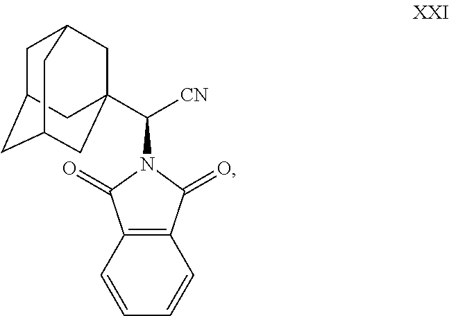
C1C2CC3CC(C([CN])N4C(=O)C5=C(C4=O)C=CC=C5)(CC1C3)C2
